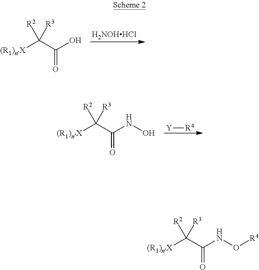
[H2NOHHCl].[(R1)nX]C(C(O)=O)([R3])[R2].[Y][R4].[(R1)nX]C(C(NO)=O)([R3])[R2].[(R1)nX]C(C(NO[R4])=O)([R3])[R2]
